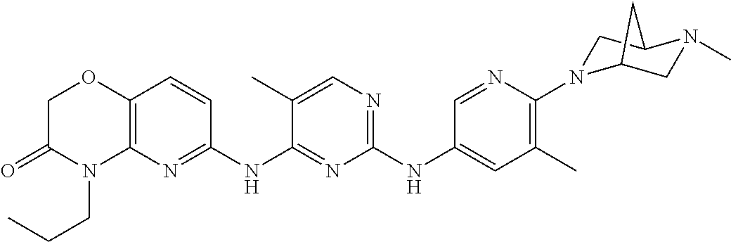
C1(NC2=CC(C)=C(N3CC4N(C)CC3C4)N=C2)=NC=C(C)C(NC2=NC3=C(C=C2)OCC(=O)N3CCC)=N1
